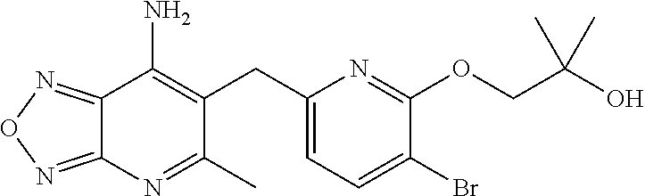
C12=NON=C1N=C(C)C(CC1=CC=C(Br)C(OCC(O)(C)C)=N1)=C2N
